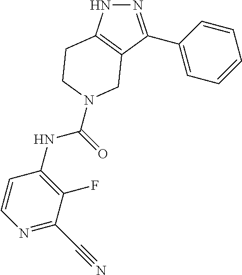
N1N=C(C2=CC=CC=C2)C2=C1CCN(C(=O)NC1=C(F)C(C#N)=NC=C1)C2
